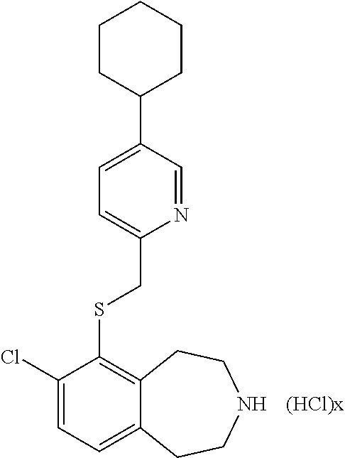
C1=C(C2CCCCC2)C=NC(CSC2=C3C(=CC=C2Cl)CCNCC3)=C1
